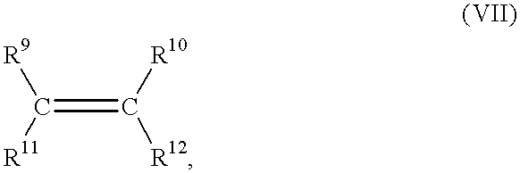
C(=C([R10])[R12])([R9])[R11]
